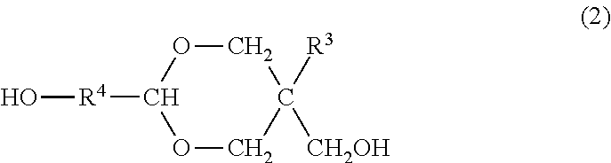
O1CC([R3])([CH2OH])COC1[R4]O
